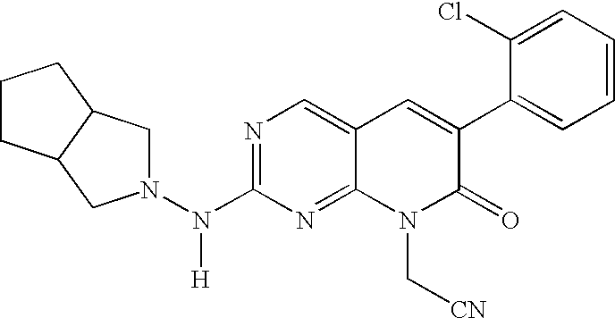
N1=C(N(N2CC3C(C2)CCC3)[H])N=C2C(=C1)C=C(C1=CC=CC=C1Cl)C(=O)N2C[CN]
